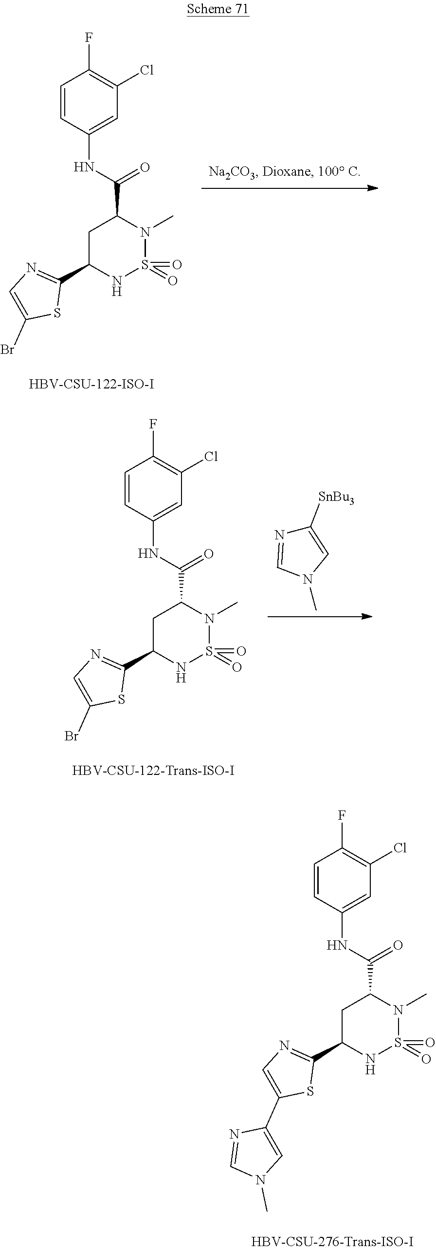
C1=CC(NC(=O)C2CC(C3=NC=C(Br)S3)NS(=O)(=O)N2C)=CC(Cl)=C1F.C1([SnBu3])=CN(C)C=N1.C1=CC(NC(=O)C2CC(C3=NC=C(C4=CN(C)C=N4)S3)NS(=O)(=O)N2C)=CC(Cl)=C1F.C1=CC(NC(=O)C2CC(C3=NC=C(Br)S3)NS(=O)(=O)N2C)=CC(Cl)=C1F
